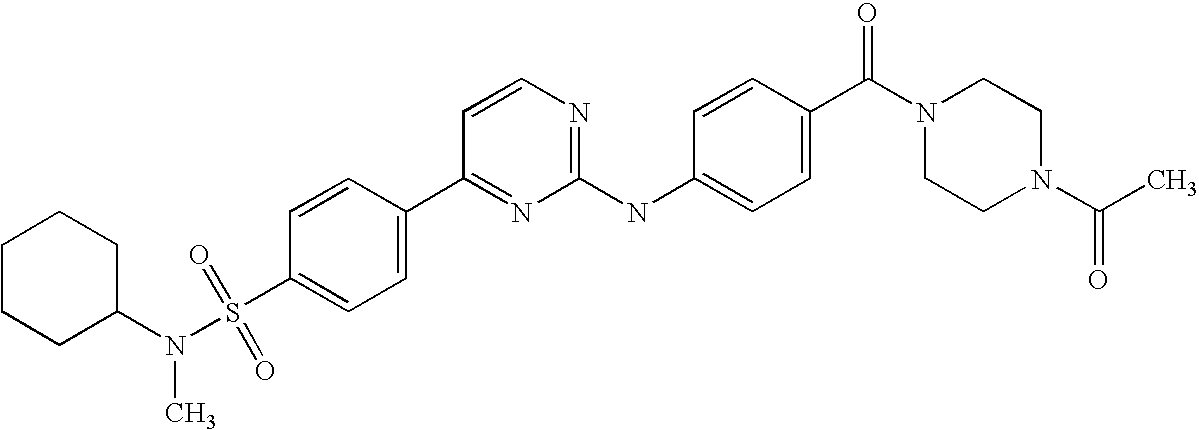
C1=CC(C2=NC(NC3=CC=C(C(=O)N4CCN(C(=O)C)CC4)C=C3)=NC=C2)=CC=C1S(N(C1CCCCC1)C)(=O)=O
